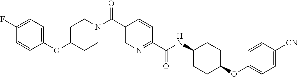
C1CN(C(C2=CN=C(C(=O)NC3CCC(OC4=CC=C([CN])C=C4)CC3)C=C2)=O)CCC1OC1=CC=C(F)C=C1
